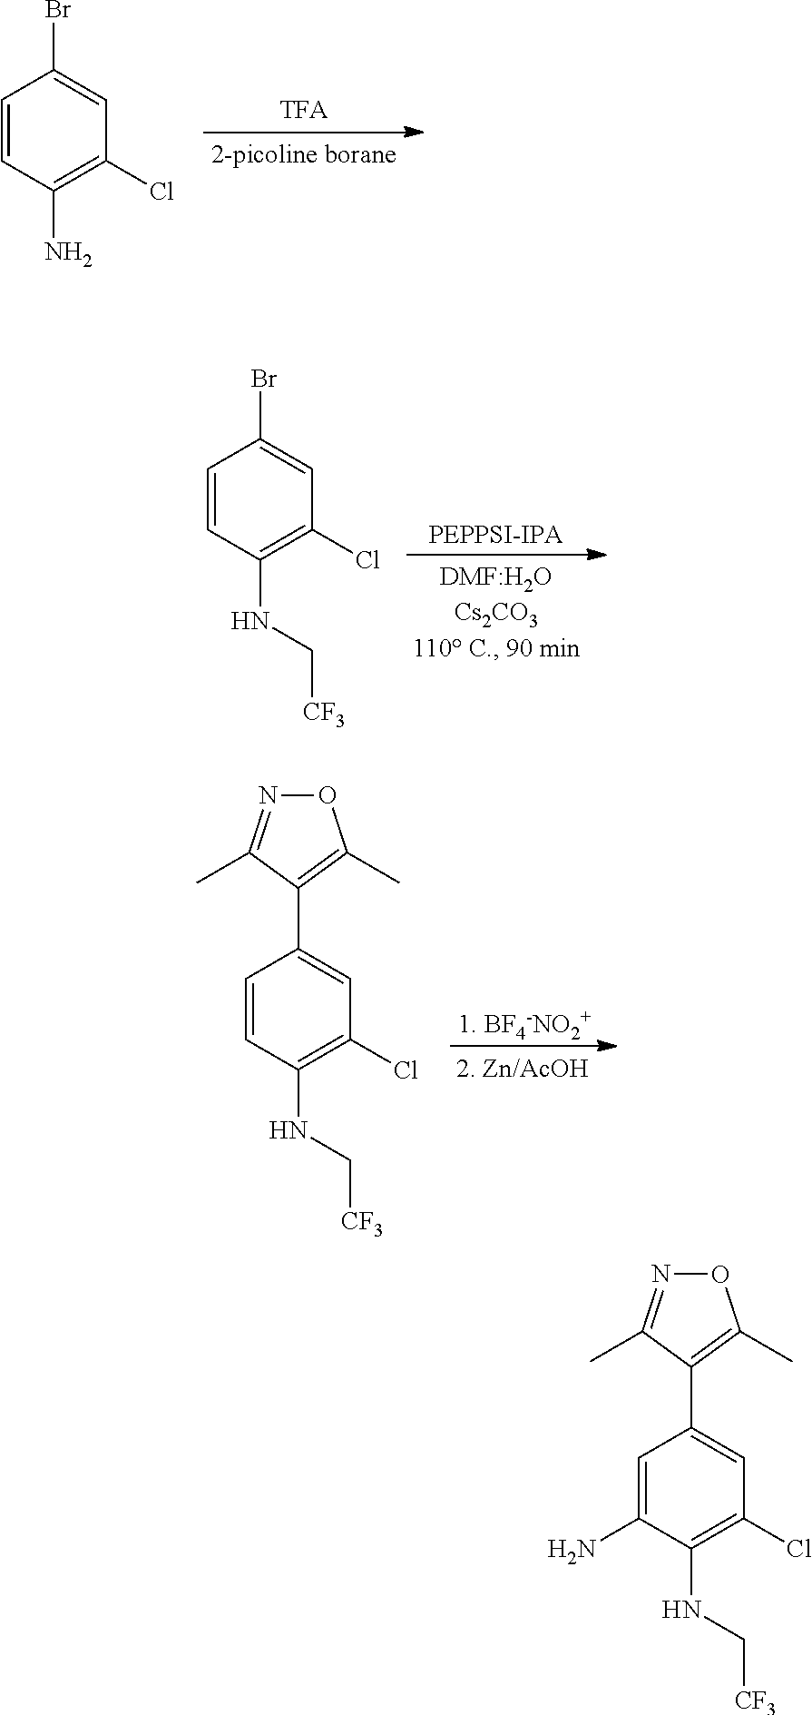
C1=CC(NC[CF3])=C(Cl)C=C1C1=C(C)ON=C1C.C1=C(N)C(NC[CF3])=C(Cl)C=C1C1=C(C)ON=C1C.C1=CC(N)=C(Cl)C=C1Br.C1=CC(NC[CF3])=C(Cl)C=C1Br
